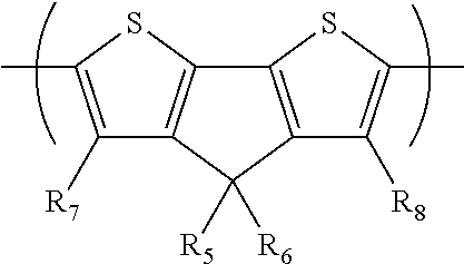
C1([R7])=C(C)SC2=C1C([R5])([R6])C1=C2SC(C)=C1[R8]
